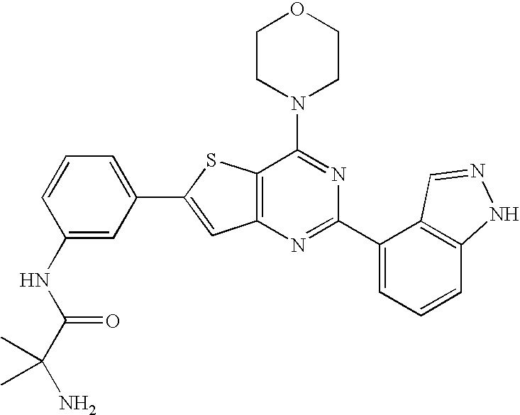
C1CN(C2=NC(C3=CC=CC4=C3C=NN4)=NC3=C2SC(C2=CC=CC(NC(C(N)(C)C)=O)=C2)=C3)CCO1
